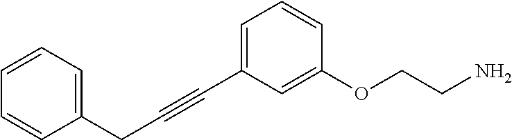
C1=C(C#CCC2=CC=CC=C2)C=C(OCCN)C=C1
